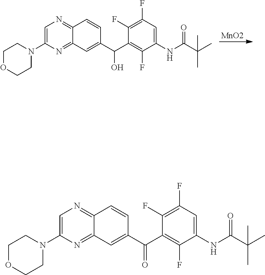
[MnO2].C12=NC=C(N3CCOCC3)N=C1C=C(C(C1=C(F)C(NC(C(C)(C)C)=O)=CC(F)=C1F)O)C=C2.C12=NC=C(N3CCOCC3)N=C1C=C(C(C1=C(F)C(NC(C(C)(C)C)=O)=CC(F)=C1F)=O)C=C2
